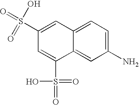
C1(N)=CC=C2C(=C1)C(S(=O)(=O)O)=CC(S(=O)(O)=O)=C2
